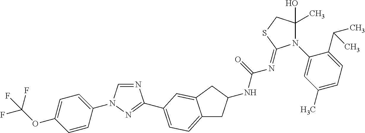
C1=CC(N2C=NC(C3=CC=C4CC(NC(=O)N=C5N(C6=CC(C)=CC=C6C(C)C)C(O)(C)CS5)CC4=C3)=N2)=CC=C1OC(F)(F)F
